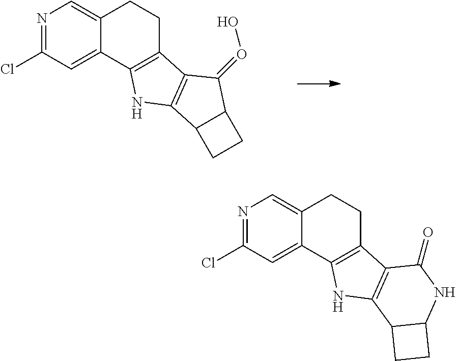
N1=C(Cl)C=C2C(=C1)CCC1=C2NC2=C1C(=OO)C1C2CC1.N1=C(Cl)C=C2C(=C1)CCC1=C2NC2=C1C(=O)NC1C2CC1
